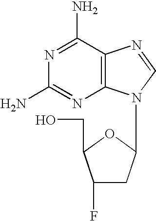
N1=C(N)C2=C(N=C1N)N(C1CC(F)C(CO)O1)C=N2
